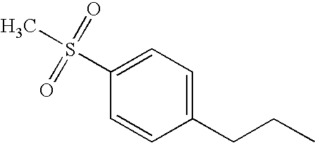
C1=CC(CCC)=CC=C1S(C)(=O)=O
